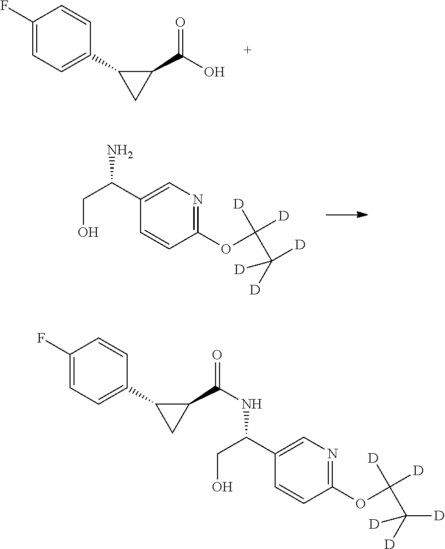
C1(F)=CC=C(C2CC2C(O)=O)C=C1.OCC(C1=CN=C(OC([D])([D])C([D])([D])[D])C=C1)N.C1(F)=CC=C(C2CC2C(NC(CO)C2=CN=C(OC([D])([D])C([D])([D])[D])C=C2)=O)C=C1
